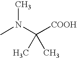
CN(C([COOH])(C)C)C
